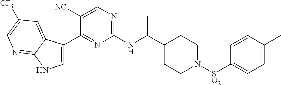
C1=C(C2=NC(NC(C3CCN([SO2]C4=CC=C(C)C=C4)CC3)C)=NC=C2[NC])C2=CC([CF3])=CN=C2N1
